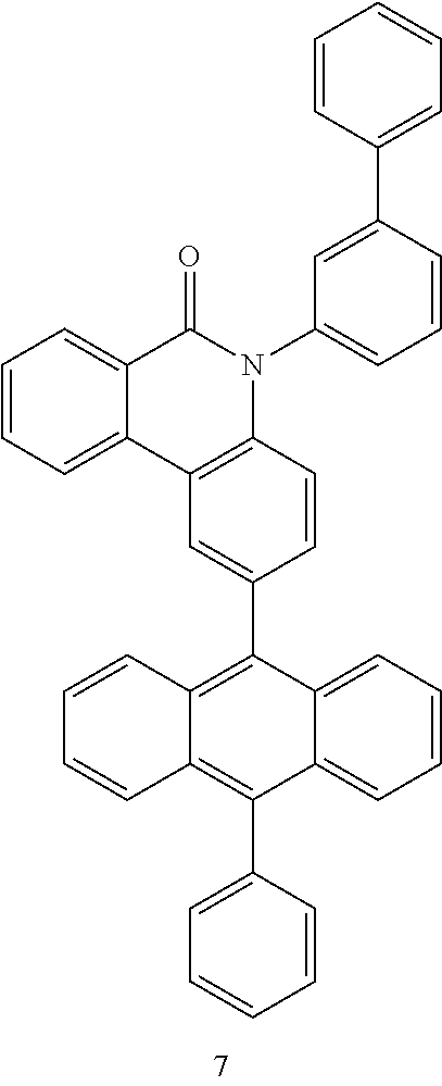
C12=CC=CC=C1C(C1=CC3=C(N(C4=CC=CC(C5=CC=CC=C5)=C4)C(=O)C4=CC=CC=C43)C=C1)=C1C(=C2C2=CC=CC=C2)C=CC=C1
